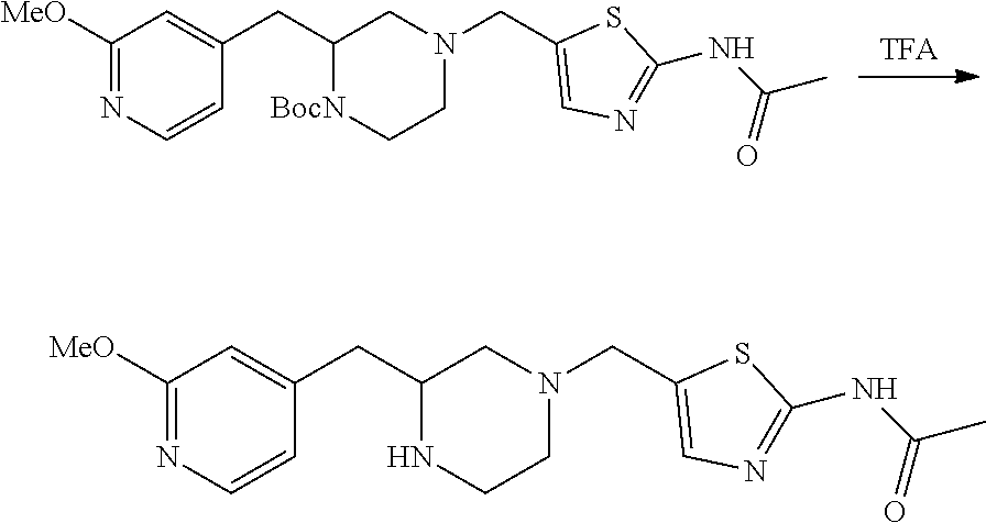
C1([MeO])=NC=CC(CC2[BocN]CCN(CC3=CN=C(NC(C)=O)S3)C2)=C1.C1([MeO])=NC=CC(CC2NCCN(CC3=CN=C(NC(C)=O)S3)C2)=C1
